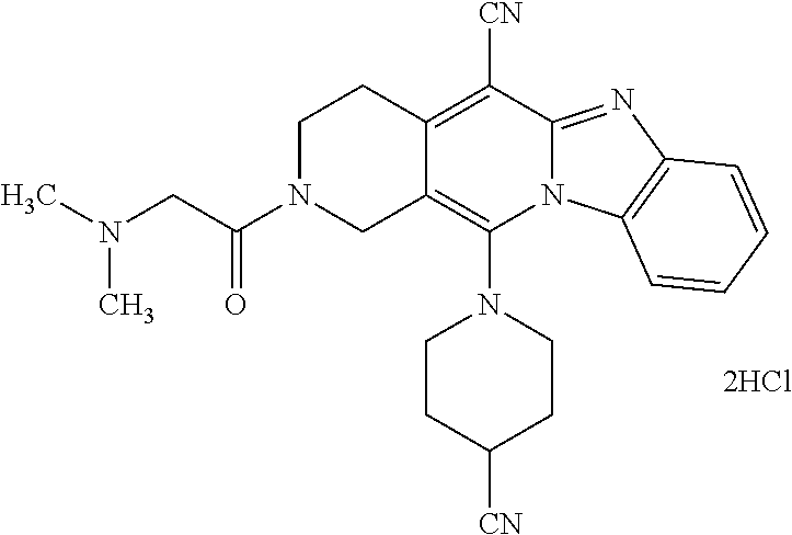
[2HCl].C12=C([CN])C3=NC4=C(N3C(N3CCC([CN])CC3)=C1CN(C(CN(C)C)=O)CC2)C=CC=C4
